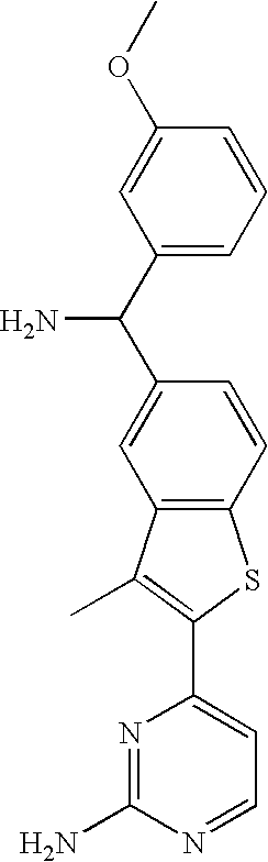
C12=C(C=CC(C(C3=CC=CC(OC)=C3)N)=C1)SC(C1=CC=NC(N)=N1)=C2C
